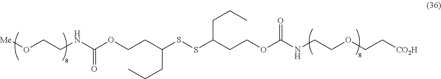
N(C(=O)OCCC(CCC)SSC(CCC)CCOC(=O)NCCOCC[CO2H])CCO[Me]
